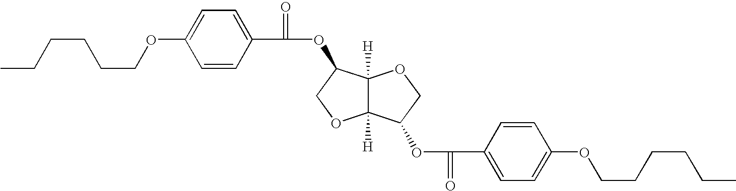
CCCCCCOC1=CC=C(C(OC2C3([H])C([H])(OC2)C(OC(C2=CC=C(OCCCCCC)C=C2)=O)CO3)=O)C=C1
